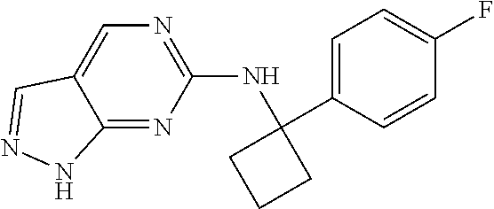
C12=NC(NC3(C4=CC=C(F)C=C4)CCC3)=NC=C1C=NN2
